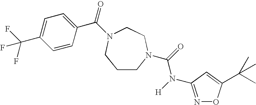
C1CN(C(=O)N([H])C2=NOC(C(C)(C)C)=C2)CCN(C(=O)C2=CC=C(C(F)(F)F)C=C2)C1
